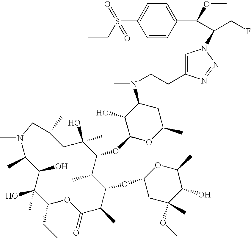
C1(O)(C)C(O)C(C)N(C)CC(C)CC(O)(C)C(OC2OC(C)CC(N(C)CCC3=CN(C(CF)C(C4=CC=C(S(CC)(=O)=O)C=C4)OC)N=N3)C2O)C(C)C(OC2CC(OC)(C)C(O)C(C)O2)C(C)C(=O)OC1CC
